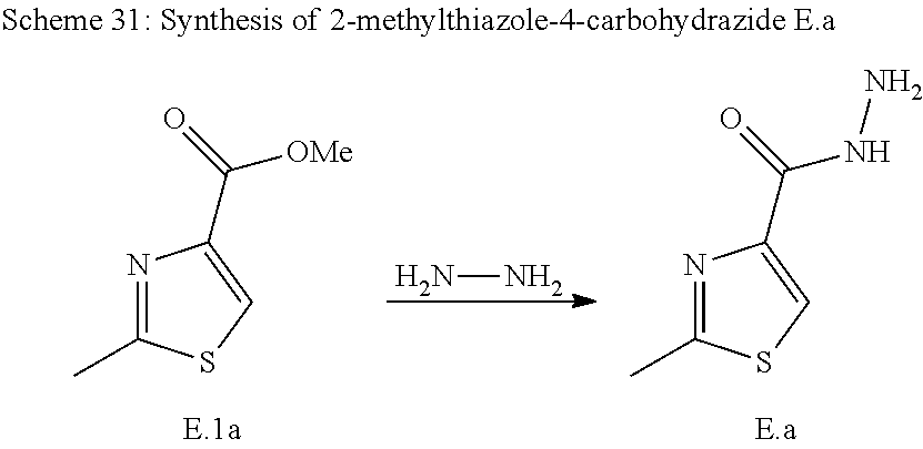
NN.N1=C(C)SC=C1C(=O)[OMe].N1=C(C)SC=C1C(=O)NN
